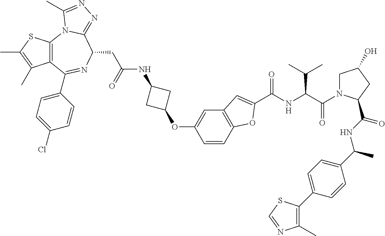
S1C(C)=C(C)C2=C1N1C(=NN=C1C)C(CC(NC1CC(OC3=CC4=C(C=C3)OC(C(NC(C(=O)N3CC(O)CC3C(NC(C3=CC=C(C5=C(C)N=CS5)C=C3)C)=O)C(C)C)=O)=C4)C1)=O)N=C2C1=CC=C(Cl)C=C1
